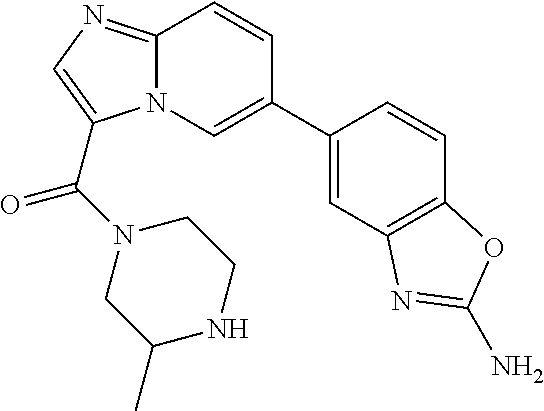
N12C(=NC=C1C(N1CC(C)NCC1)=O)C=CC(C1=CC3=C(C=C1)OC(N)=N3)=C2
